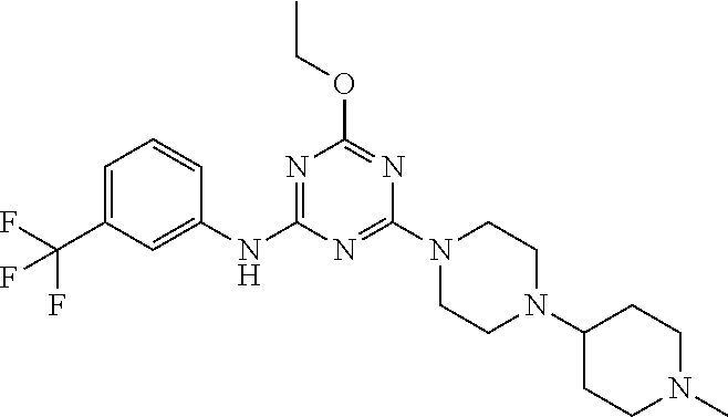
C1=C(C(F)(F)F)C=C(NC2=NC(OCC)=NC(N3CCN(C4CCN(C)CC4)CC3)=N2)C=C1
